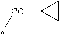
C1CC1[CO]C
